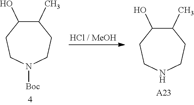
C1(O)C(C)CCNCC1.[A23].[HCl / MeOH].C1(O)C(C)CCN([Boc])CC1
